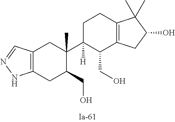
C12=C(CC(CO)C(C3([H])C(CO)C4=C(CC3)C(C)(C)C(O)C4)(C)C1)NN=C2
